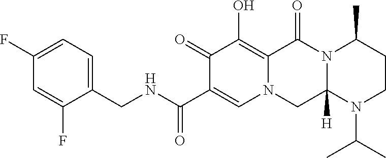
C1(CNC(C2=CN3C(=C(O)C2=O)C(=O)N2C([H])(C3)N(C(C)C)CCC2C)=O)=CC=C(F)C=C1F
